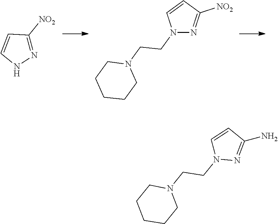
N1(CCN2CCCCC2)N=C([NO2])C=C1.N1=C([NO2])C=CN1.C1=CC(N)=NN1CCN1CCCCC1
